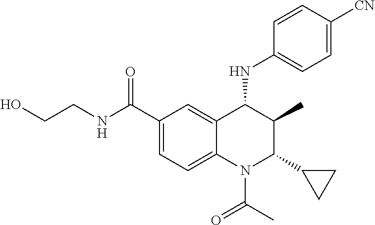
C(CNC(C1=CC=C2C(=C1)C(NC1=CC=C([CN])C=C1)C(C)C(C1CC1)N2C(C)=O)=O)O
